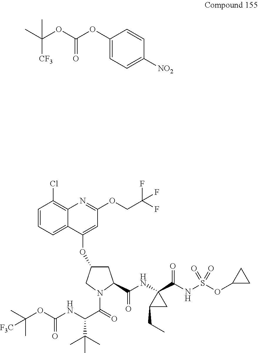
C1=CC=C2C(=C1Cl)N=C(OCC(F)(F)F)C=C2OC1CC(C(=O)NC2(C(NS(OC3CC3)(=O)=O)=O)C(CC)C2)N(C(C(NC(OC(C)(C)[F3C])=O)C(C)(C)C)=O)C1.C1(OC(OC(C)([CF3])C)=O)=CC=C([NO2])C=C1
